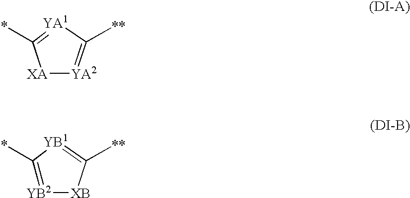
[XA]1[YA2]=C([**])[YA1]=C1*.[YB2]1=C(*)[YB1]=C([**])[XB]1
